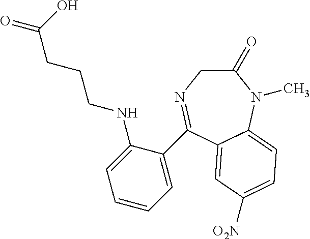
OC(CCCNC1=CC=CC=C1C1=NCC(=O)N(C)C2=CC=C([O2N])C=C12)=O
